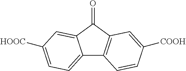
C12=CC=C([HOOC])C=C1C(=O)C1=C2C=CC([COOH])=C1
